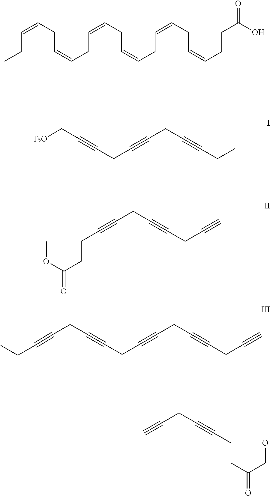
C(C)C#CCC#CCC#CCC#CCC#C.C(CC)=CCC=CCC=CCC=CCC=CCC=CCCC(=O)O.[TsO]CC#CCC#CCC#CCC.COC(=O)CCC#CCC#CCC#C.C(CC#CCCC(=O)CO)#C
